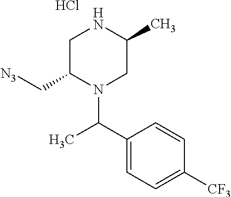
[CF3]C1=CC=C(C(C)N2CC(C)NCC2C[N3])C=C1.Cl
